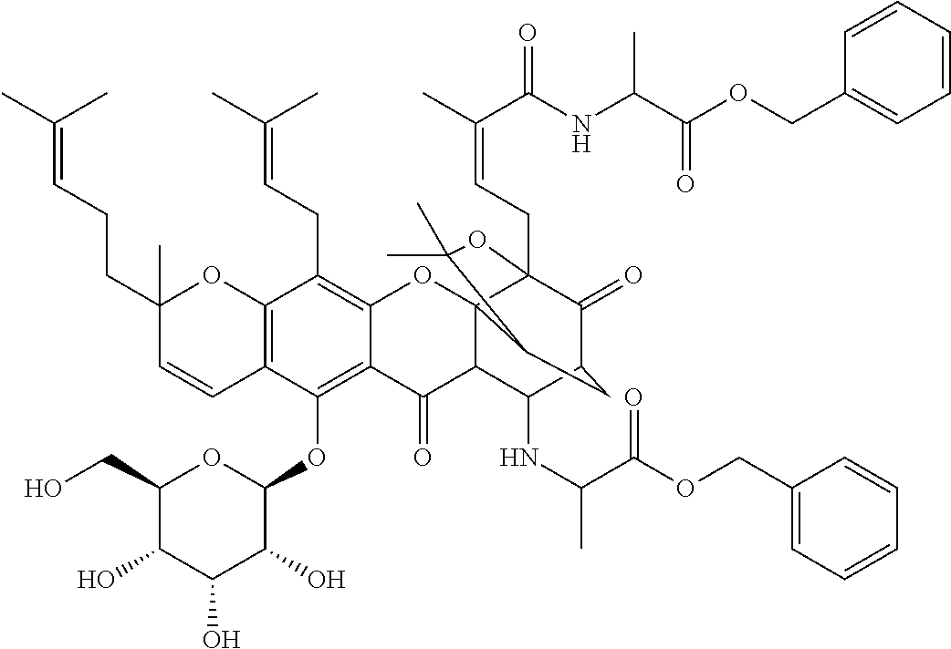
C12=C(OC3OC(CO)C(O)C(O)C3O)C3=C(C(CC=C(C)C)=C1OC14C(C2=O)C(NC(C(=O)OCC2=CC=CC=C2)C)C2C(=O)C1(CC=C(C)C(=O)NC(C(OCC1=CC=CC=C1)=O)C)OC(C)(C)C4C2)OC(C)(CCC=C(C)C)C=C3
